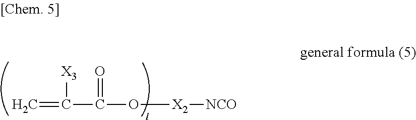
C=C(C(O[X2][NCO])=O)[X3]
